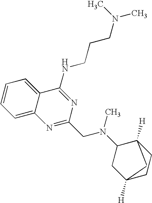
C1=CC=C2C(=C1)N=C(CN(C1CC3([H])CC1([H])CC3)C)N=C2NCCCN(C)C
